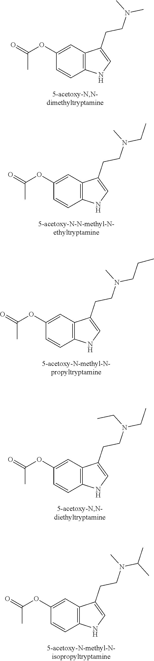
C1(OC(=O)C)=CC2=C(C=C1)NC=C2CCN(C)C.C1(OC(=O)C)=CC2=C(C=C1)NC=C2CCN(CC)C.C1(OC(=O)C)=CC2=C(C=C1)NC=C2CCN(CCC)C.C1(OC(=O)C)=CC2=C(C=C1)NC=C2CCN(CC)CC.C1(OC(=O)C)=CC2=C(C=C1)NC=C2CCN(C(C)C)C
